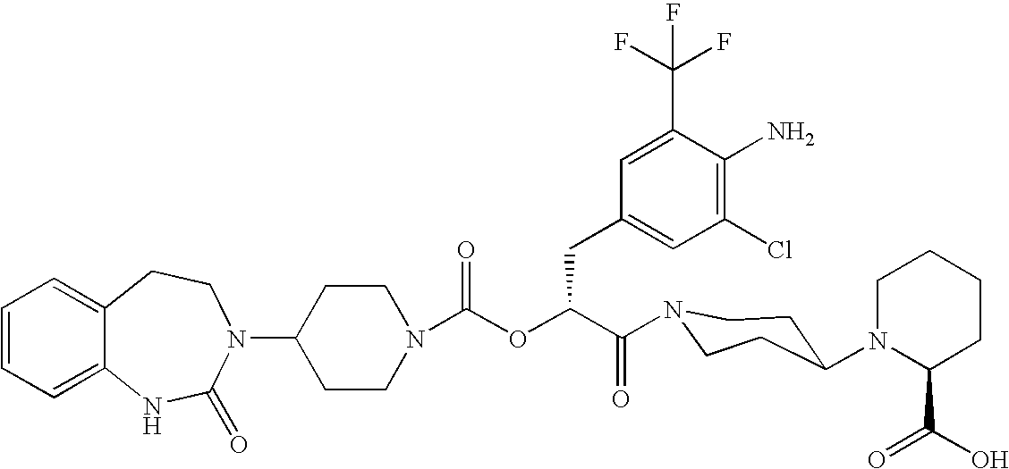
C12=CC=CC=C1NC(=O)N(C1CCN(C(=O)OC(C(=O)N3CCC(N4C(C(O)=O)CCCC4)CC3)CC3=CC(Cl)=C(N)C(C(F)(F)F)=C3)CC1)CC2
